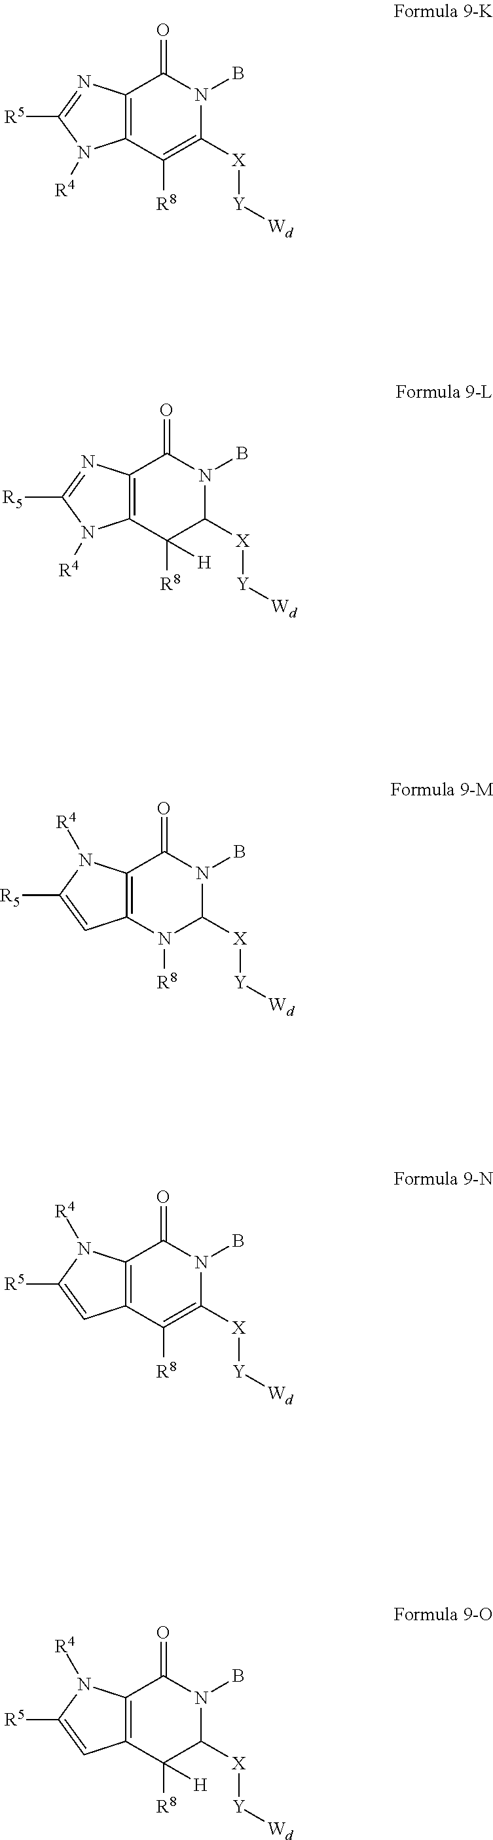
C12=C(C([R8])=C([X][Y][Wd])N(B)C1=O)N([R4])C([R5])=N2.C12=C(C([R8])([H])C([X][Y][Wd])N(B)C1=O)N([R4])C([R5])=N2.C12=C(N([R8])C([X][Y][Wd])N(B)C1=O)C=C([R5])N2[R4].C12=C(C([R8])=C([X][Y][Wd])N(B)C1=O)C=C([R5])N2[R4].C12=C(C([R8])([H])C([X][Y][Wd])N(B)C1=O)C=C([R5])N2[R4]
